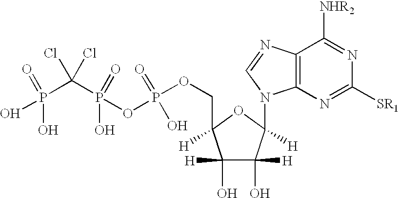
C(OP(OP(C(P(O)(O)=O)(Cl)Cl)(=O)O)(=O)O)C1([H])OC(N2C3=C(N=C2)C([NHR2])=NC([SR1])=N3)([H])C([H])(O)C1([H])O
